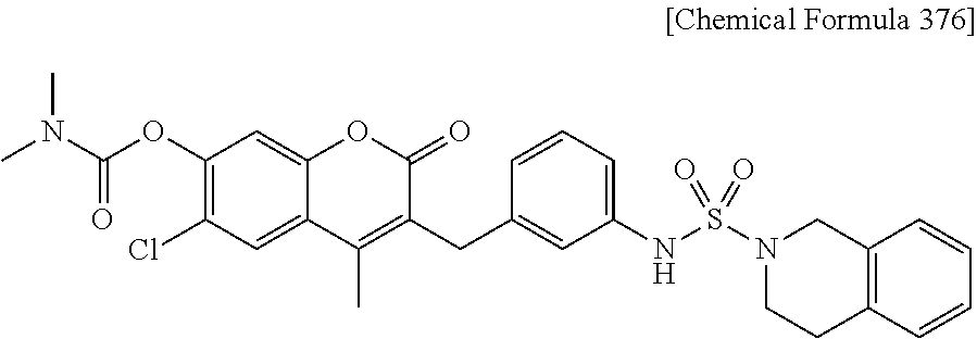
C1(OC(=O)N(C)C)=C(Cl)C=C2C(=C1)OC(=O)C(CC1=CC(NS(N3CCC4=C(C3)C=CC=C4)(=O)=O)=CC=C1)=C2C
